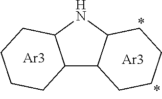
C12C3C(NC1CCCC2)CCCC3.[Ar3].[Ar3]
